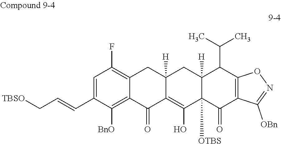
C1=C(C=CC[TBSO])C([BnO])=C2C(=C1F)CC1([H])C(=C(O)C3([OTBS])C([H])(C1)C(C(C)C)C1=C(C3=O)C([OBn])=NO1)C2=O
